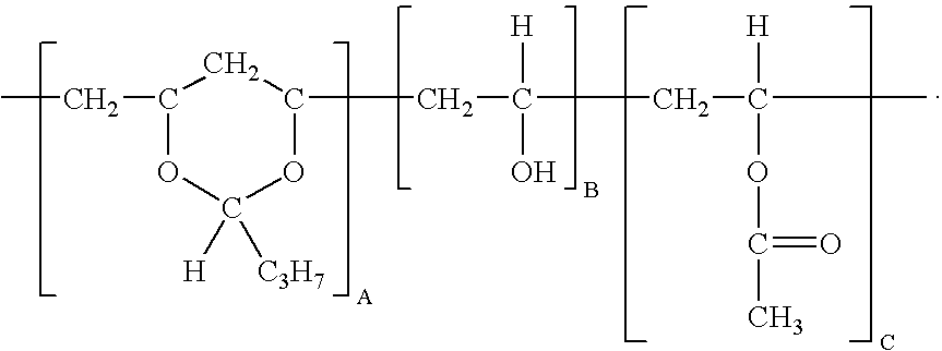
CCC1OC([H])([C3H7])OC(CC(CC([H])(OC(C)=O)C)([H])O)C1
